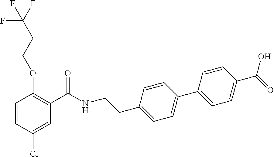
C1=CC(Cl)=CC(C(NCCC2=CC=C(C3=CC=C(C(=O)O)C=C3)C=C2)=O)=C1OCCC(F)(F)F
